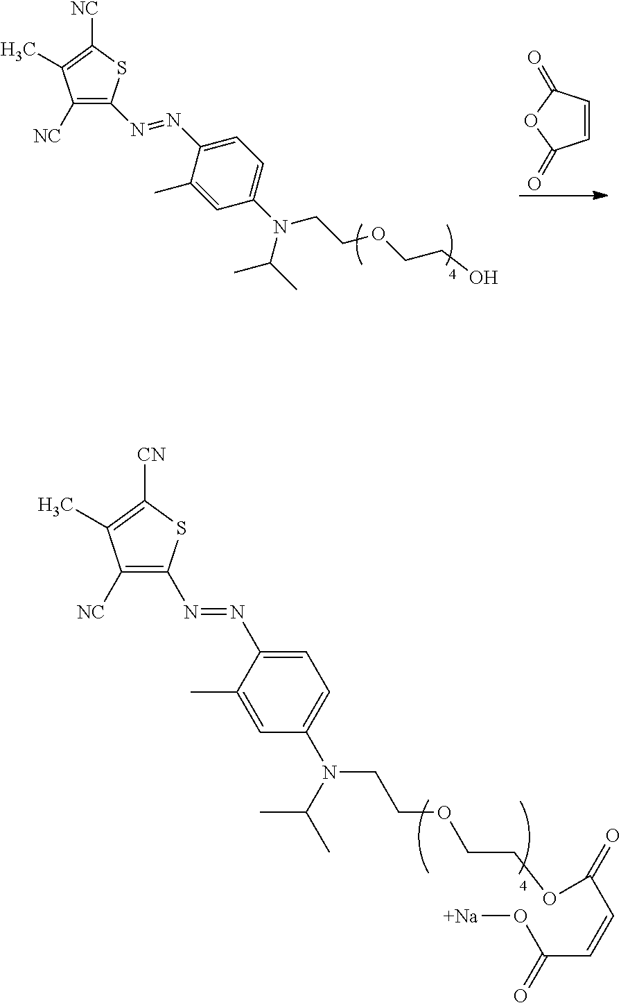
C1=CC(=O)OC1=O.[NC]C1=C(N=NC2=CC=C(N(CCOCCO)C(C)C)C=C2C)SC([NC])=C1C.[NC]C1=C(N=NC2=CC=C(N(CCOCCOC(=O)C=CC(=O)O[Na])C(C)C)C=C2C)SC([CN])=C1C
